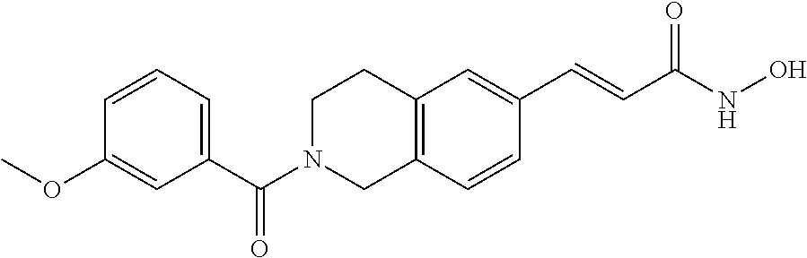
C12=C(C=CC(C=CC(NO)=O)=C1)CN(C(C1=CC=CC(OC)=C1)=O)CC2
